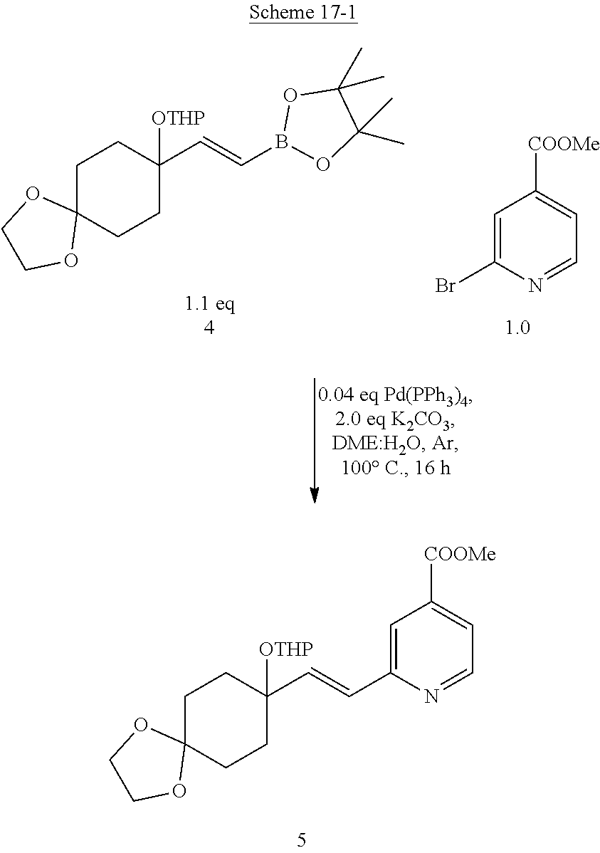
O1C(C)(C)C(C)(C)OB1C=CC1([OTHP])CCC2(CC1)OCCO2.C1=C(Br)N=CC=C1[COOMe].C1C2(CCC(C=CC3=CC([COOMe])=CC=N3)([OTHP])C1)OCCO2
